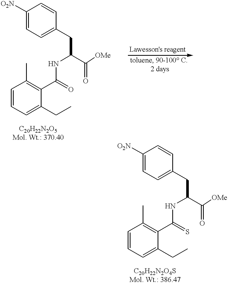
C1([O2N])=CC=C(CC(C([OMe])=O)NC(C2=C(C)C=CC=C2CC)=O)C=C1.C1([O2N])=CC=C(CC(C([OMe])=O)NC(C2=C(C)C=CC=C2CC)=S)C=C1
